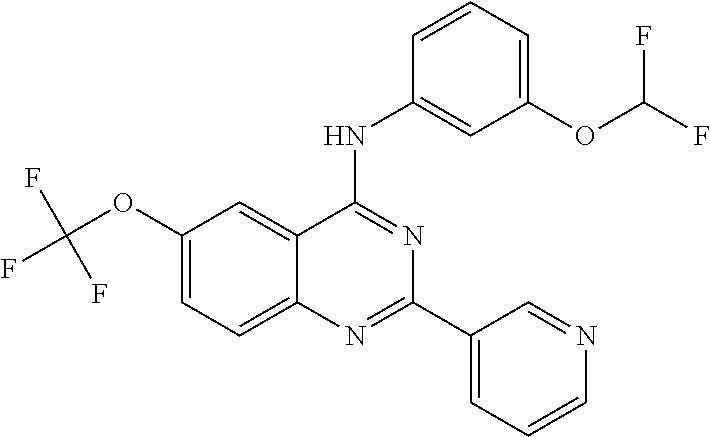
C1(OC(F)(F)F)=CC=C2C(=C1)C(NC1=CC(OC(F)F)=CC=C1)=NC(C1=CC=CN=C1)=N2
